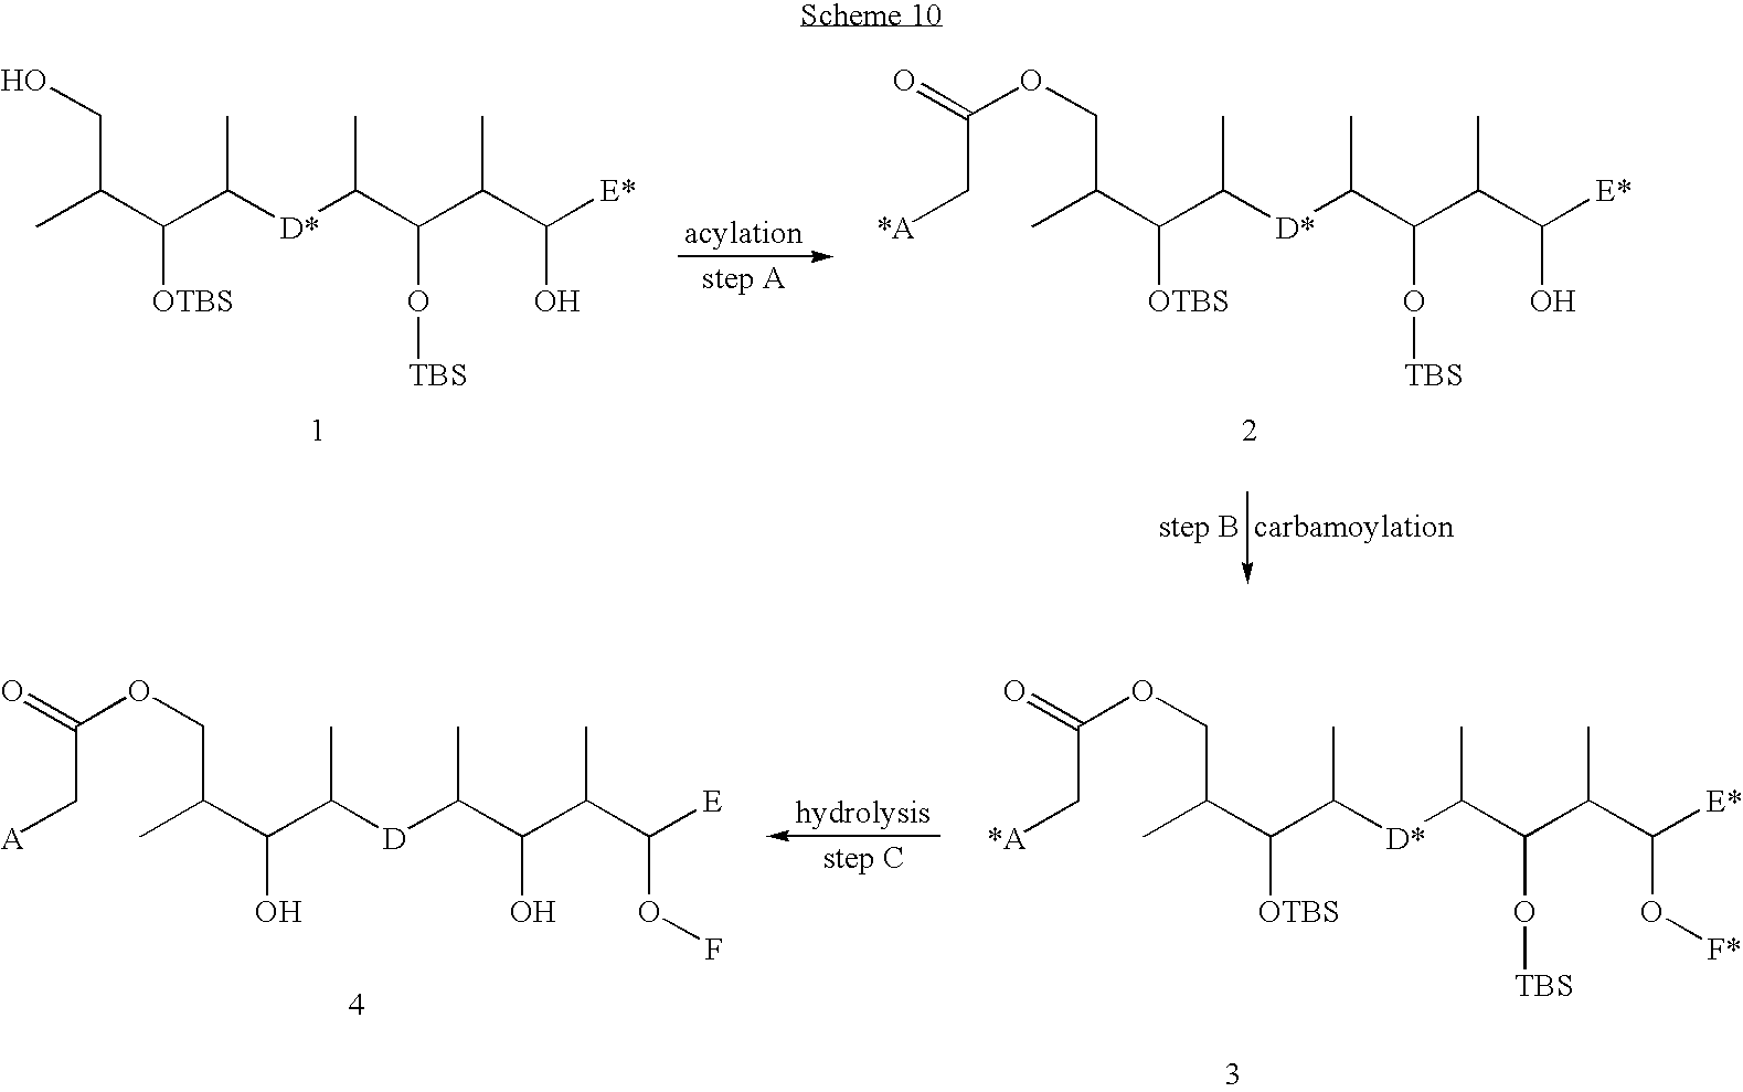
CC(C(C([D*]C(C(C(C([E*])O)C)O[TBS])C)C)[OTBS])CO.CC(C(C([D*]C(C(C(C([E*])O)C)O[TBS])C)C)[OTBS])COC(C[*A])=O.CC(C(C([D]C(C(C(C([E])OF)C)O)C)C)O)COC(C[A])=O.CC(C(C([D*]C(C(C(C([E*])O[F*])C)O[TBS])C)C)[OTBS])COC(C[*A])=O
